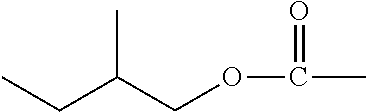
CCC(COC(=O)C)C
